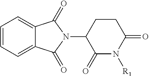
C1=CC=C2C(=C1)C(=O)N(C1C(=O)N([R1])C(=O)CC1)C2=O
